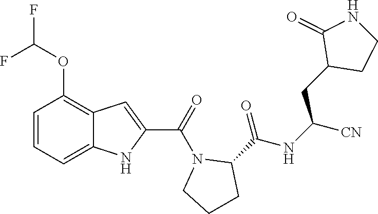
C1=CC=C2C(=C1OC(F)F)C=C(C(=O)N1CCCC1C(NC([CN])CC1CCNC1=O)=O)N2
